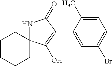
C1CCCC2(C1)NC(=O)C(C1=CC(Br)=CC=C1C)=C2O
